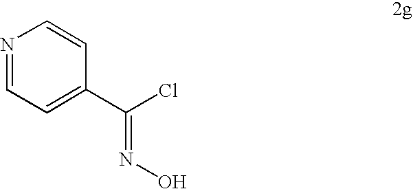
N1=CC=C(C(Cl)=NO)C=C1
